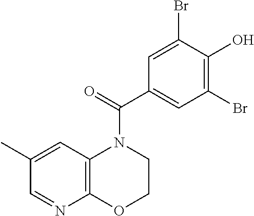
C1(C)=CC2=C(N=C1)OCCN2C(=O)C1=CC(Br)=C(O)C(Br)=C1
